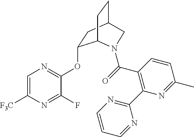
C1=C([F3C])N=C(F)C(OC2CC3CCC2N(C(=O)C2=C(C4=NC=CC=N4)N=C(C)C=C2)C3)=N1
